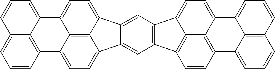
C12=CC3=C(C=C1C1=CC=C4C5=C6C(=CC=CC6=CC=C5)C5=CC=C2C1=C45)C1=C2C4=C(C5=CC=CC6=C5C(=CC=C6)C4=CC=C32)C=C1
